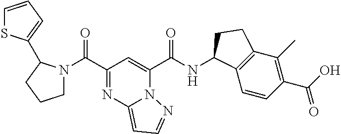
C(C1=NC2=CC=NN2C(C(NC2C3=C(C(C)=C(C(O)=O)C=C3)CC2)=O)=C1)(=O)N1CCCC1C1=CC=CS1
